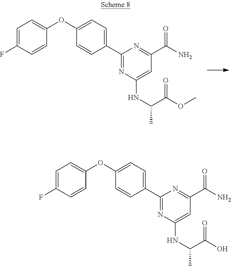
C1=C(F)C=CC(OC2=CC=C(C3=NC(NC(C(OC)=O)C)=CC(C(N)=O)=N3)C=C2)=C1.C1=C(F)C=CC(OC2=CC=C(C3=NC(NC(C(O)=O)C)=CC(C(N)=O)=N3)C=C2)=C1
